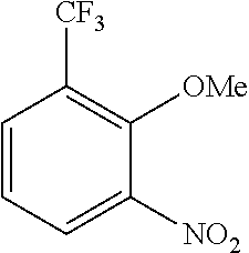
C1=CC=C([NO2])C([OMe])=C1[CF3]
